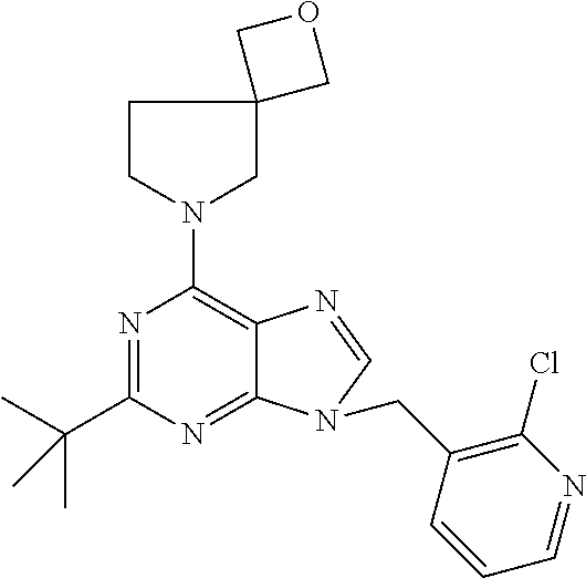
N1=C(C(C)(C)C)N=C2C(=C1N1CC3(CC1)COC3)N=CN2CC1=C(Cl)N=CC=C1
